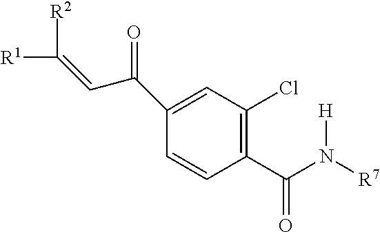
C1(C(N([R7])[H])=O)=C(Cl)C=C(C(C=C([R2])[R1])=O)C=C1
